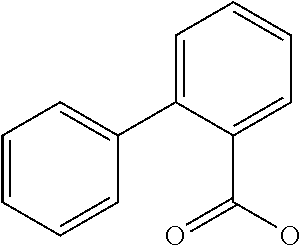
C1=CC=CC(C2=CC=CC=C2C(O)=O)=C1
